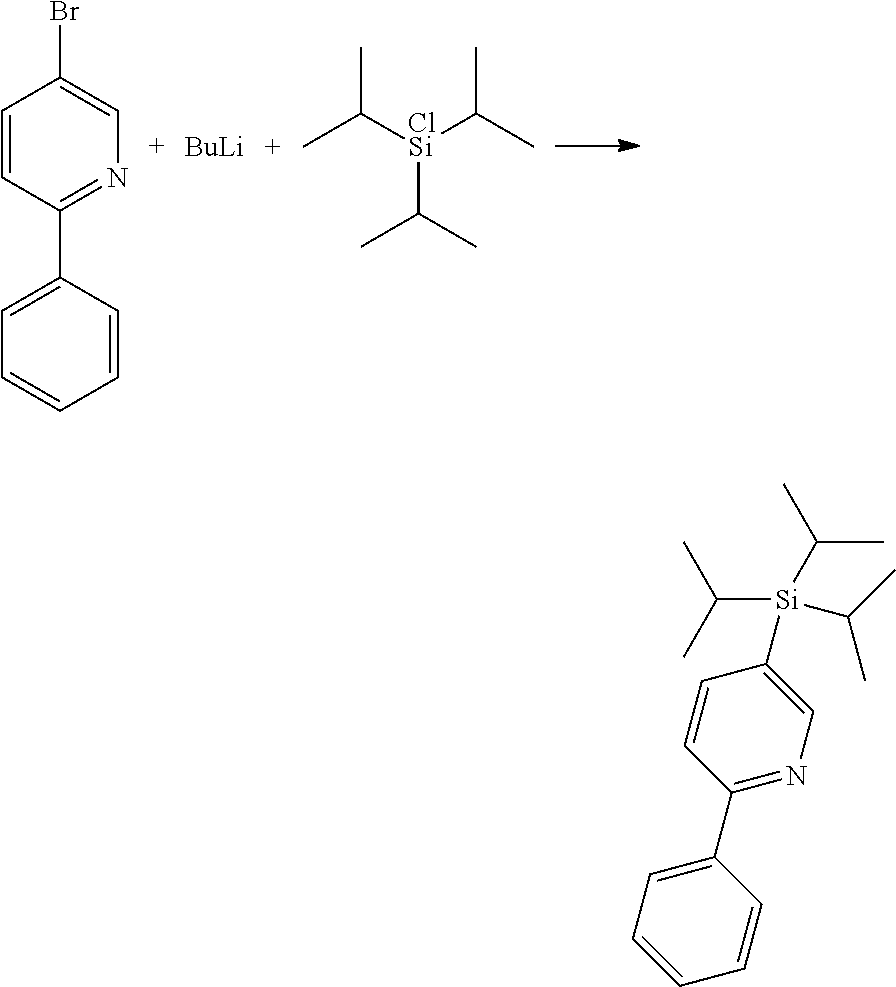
C1=CC(C2=CC=CC=C2)=NC=C1Br.CC(C)[ClSi](C(C)C)C(C)C.[BuLi].C1(C2=NC=C([Si](C(C)C)(C(C)C)C(C)C)C=C2)=CC=CC=C1
